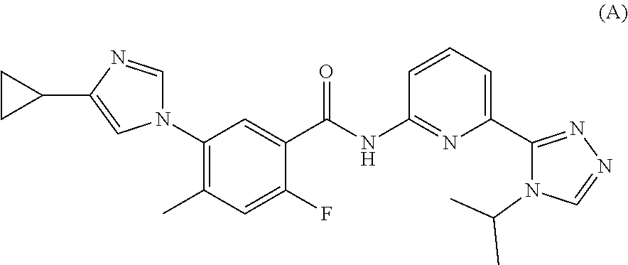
C1(N2C=NC(C3CC3)=C2)=C(C)C=C(F)C(C(=O)NC2=NC(C3=NN=CN3C(C)C)=CC=C2)=C1
